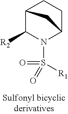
C12C([R2])N(S(=O)(=O)[R1])C(CC1)C2
